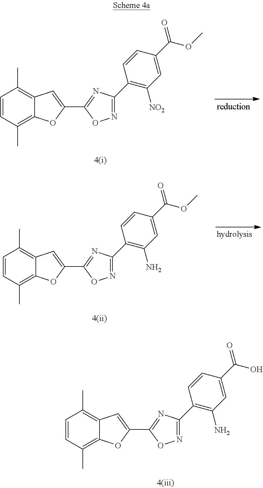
C1=CC(C)=C2C(=C1C)C=C(C1=NC(C3=C(N)C=C(C(O)=O)C=C3)=NO1)O2.C1=CC(C)=C2C(=C1C)C=C(C1=NC(C3=C(N)C=C(C(OC)=O)C=C3)=NO1)O2.C1=CC(C)=C2C(=C1C)C=C(C1=NC(C3=C([NO2])C=C(C(OC)=O)C=C3)=NO1)O2
